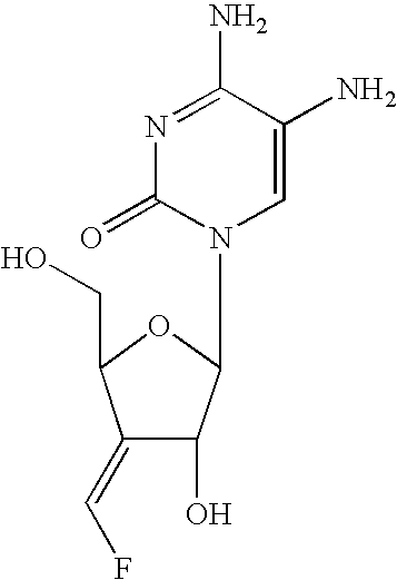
N1=C(N)C(N)=CN(C2C(O)C(=CF)C(CO)O2)C1=O
